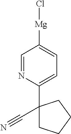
C1=NC(C2(C#N)CCCC2)=CC=C1[Mg]Cl
